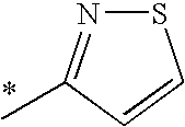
S1N=C(C)C=C1
